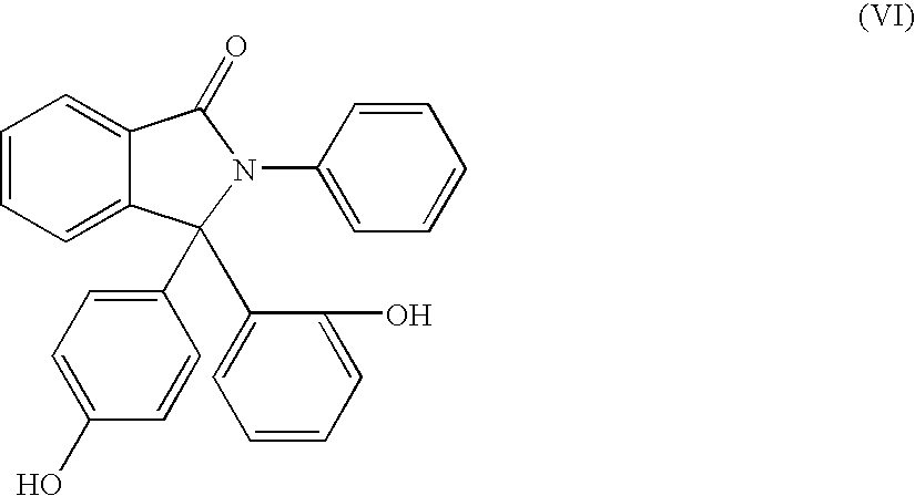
C1=C2C(=CC=C1)C(=O)N(C1=CC=CC=C1)C2(C1=CC=C(O)C=C1)C1=CC=CC=C1O
